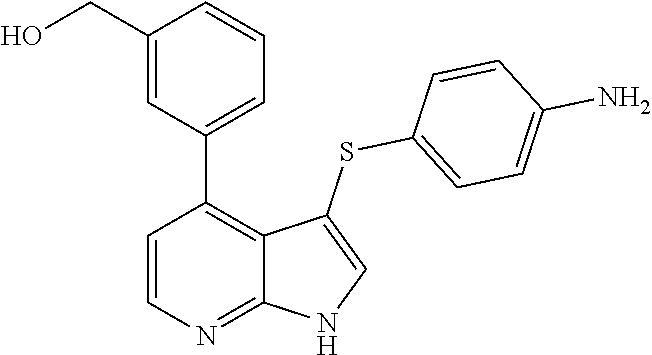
C1=CN=C2C(=C1C1=CC=CC(CO)=C1)C(SC1=CC=C(N)C=C1)=CN2
